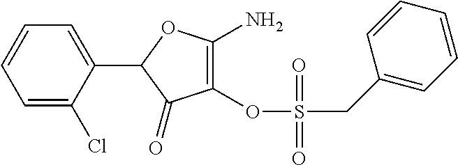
C1=C(Cl)C(C2C(=O)C(OS(CC3=CC=CC=C3)(=O)=O)=C(N)O2)=CC=C1
